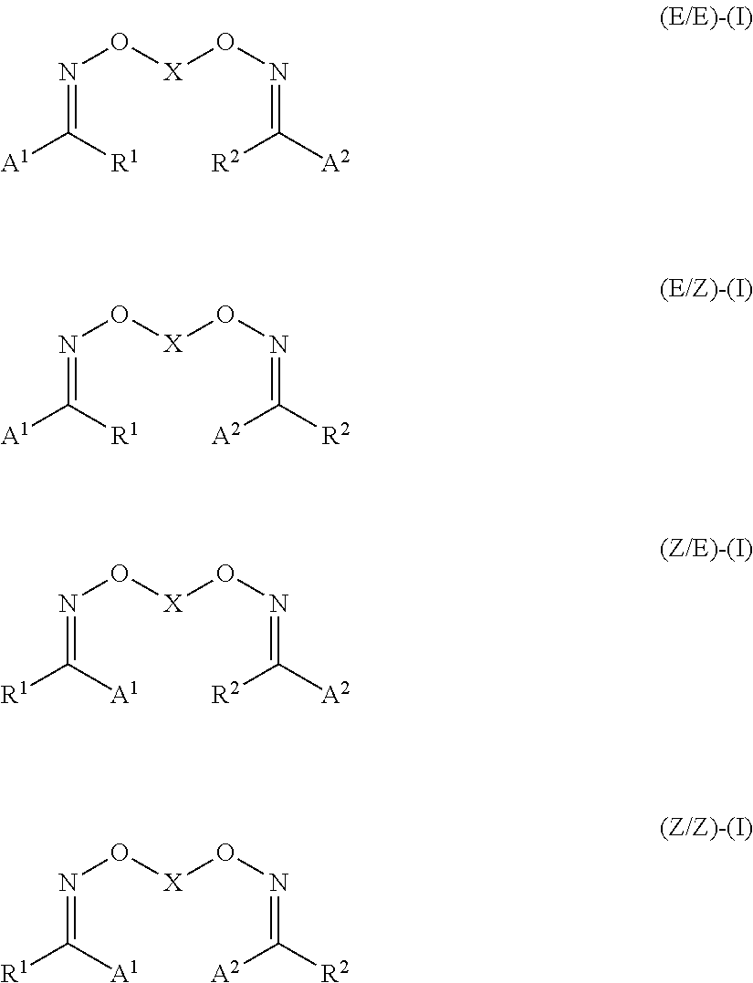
N(O[X]ON=C([A2])[R2])=C([A1])[R1].N(O[X]ON=C([R2])[A2])=C([A1])[R1].N(O[X]ON=C([A2])[R2])=C([R1])[A1].N(O[X]ON=C([R2])[A2])=C([R1])[A1]
